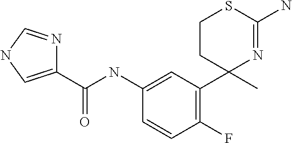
C1(C(NC2=CC(C3(C)N=C(N)SCC3)=C(F)C=C2)=O)=CNC=N1
